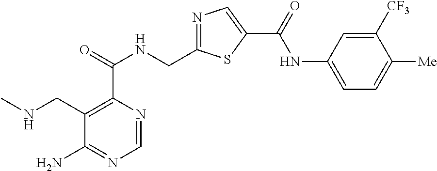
C1=NC(C(=O)NCC2=NC=C(C(=O)NC3=CC=C([Me])C([CF3])=C3)S2)=C(CNC)C(N)=N1
